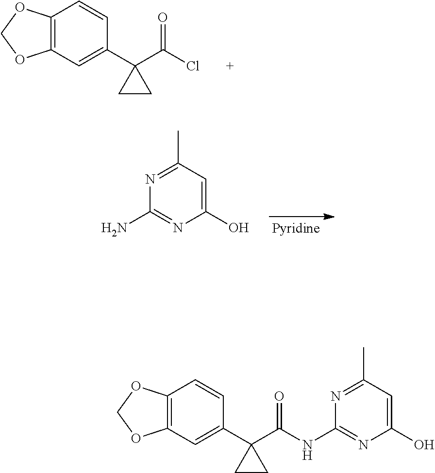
C12=C(C=C(C3(C(Cl)=O)CC3)C=C1)OCO2.N1=C(C)C=C(O)N=C1N.C12=C(C=C(C3(C(NC4=NC(O)=CC(C)=N4)=O)CC3)C=C1)OCO2
